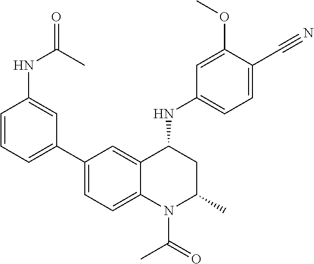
C1(NC2CC(C)N(C(C)=O)C3=CC=C(C4=CC=CC(NC(C)=O)=C4)C=C23)=CC=C(C#N)C(OC)=C1
